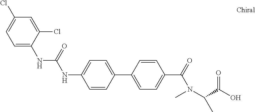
N(C1=CC=C(C2=CC=C(C(N(C)C(C(O)=O)C)=O)C=C2)C=C1)C(=O)NC1=CC=C(Cl)C=C1Cl
